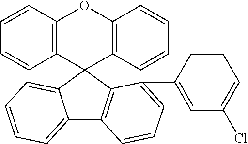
C1=CC2=C(C=C1)C1(C3=C(O2)C=CC=C3)C2=CC=CC=C2C2=C1C(C1=CC(Cl)=CC=C1)=CC=C2
